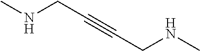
CNCC#CCNC
